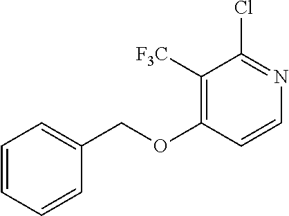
C1=CC=CC(COC2=C([F3C])C(Cl)=NC=C2)=C1
